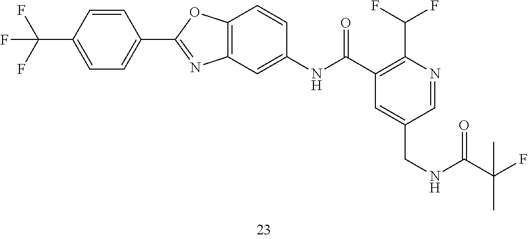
C1=C(CNC(=O)C(C)(F)C)C=NC(C(F)F)=C1C(NC1=CC2=C(C=C1)OC(C1=CC=C(C(F)(F)F)C=C1)=N2)=O
